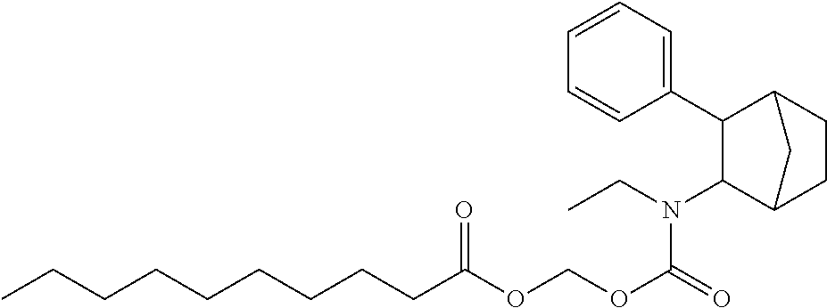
C1(N(CC)C(OCOC(CCCCCCCCC)=O)=O)C2CCC(C1C1=CC=CC=C1)C2
